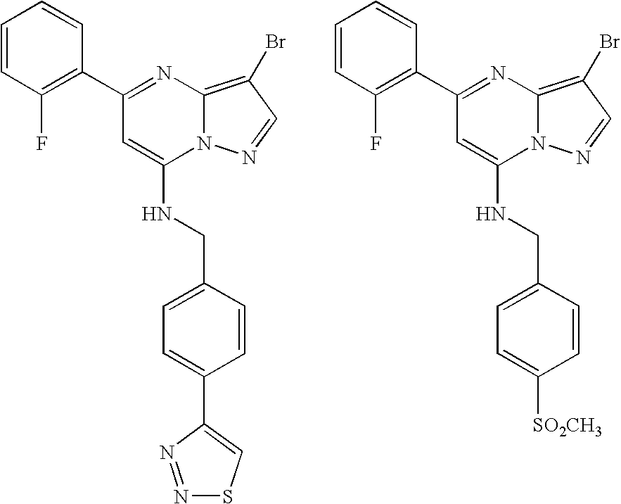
C1(C2=C(F)C=CC=C2)=NC2=C(Br)C=NN2C(NCC2=CC=C(C3=CSN=N3)C=C2)=C1.C1(C2=C(F)C=CC=C2)=NC2=C(Br)C=NN2C(NCC2=CC=C([SO2CH3])C=C2)=C1
